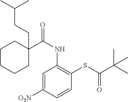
C1=C([O2N])C=CC(SC(C(C)(C)C)=O)=C1NC(=O)C1(CCC(C)C)CCCCC1
